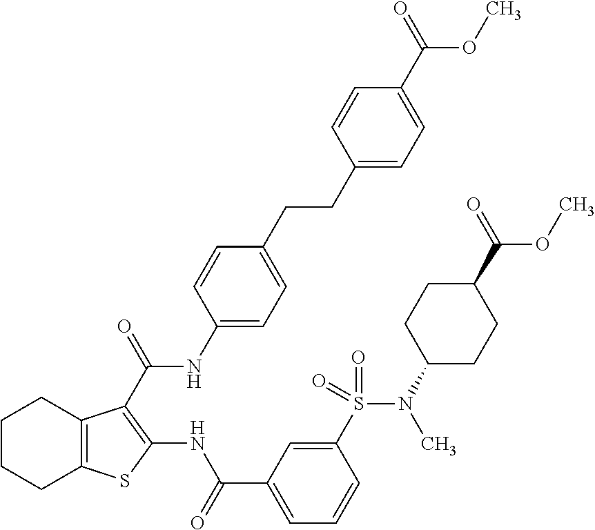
C1CCC2=C(C1)C(C(=O)NC1=CC=C(CCC3=CC=C(C(=O)OC)C=C3)C=C1)=C(NC(C1=CC=CC(S(=O)(=O)N(C)C3CCC(C(=O)OC)CC3)=C1)=O)S2
